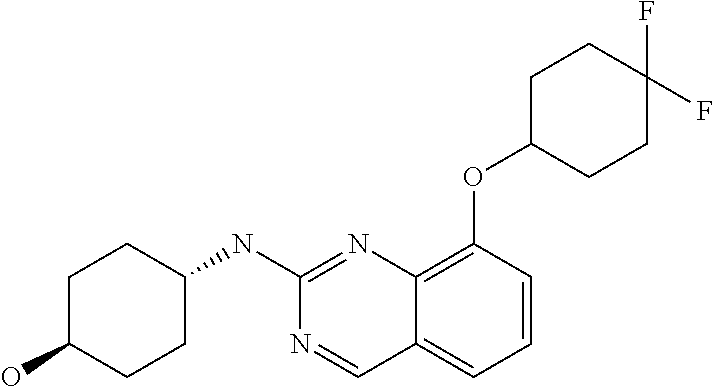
C1C(O)CCC(NC2=NC3=C(OC4CCC(F)(F)CC4)C=CC=C3C=N2)C1
